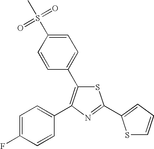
S1C(C2=CC=CS2)=NC(C2=CC=C(F)C=C2)=C1C1=CC=C(S(C)(=O)=O)C=C1
